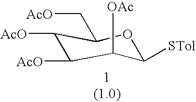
C1([AcO])C([AcO])C([OAc])C([STol])OC1C[AcO]
